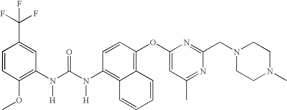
C1=CC(OC)=C(N(C(N(C2=C3C(=C(OC4=CC(C)=NC(CN5CCN(C)CC5)=N4)C=C2)C=CC=C3)[H])=O)[H])C=C1C(F)(F)F
